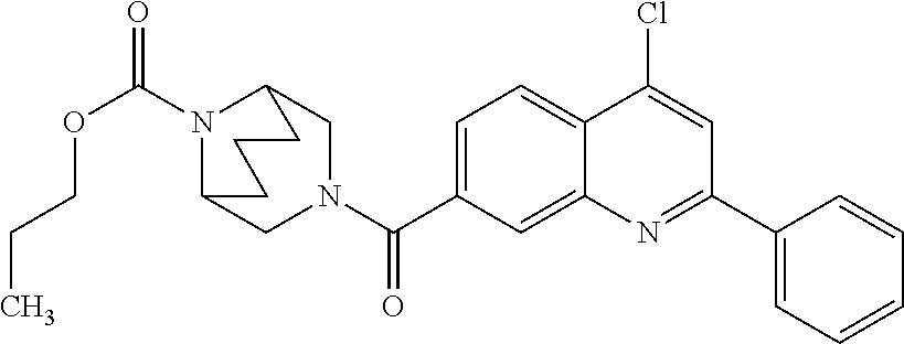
C(=O)(C1=CC=C2C(=C1)N=C(C1=CC=CC=C1)C=C2Cl)N1CC2N(C(OCCC)=O)C(C1)CCC2
